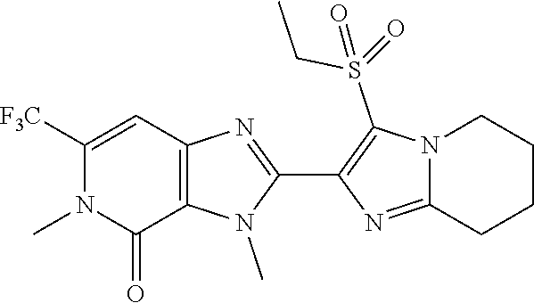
C12=NC(C3=NC4=C(N3C)C(=O)N(C)C([F3C])=C4)=C(S(CC)(=O)=O)N1CCCC2
